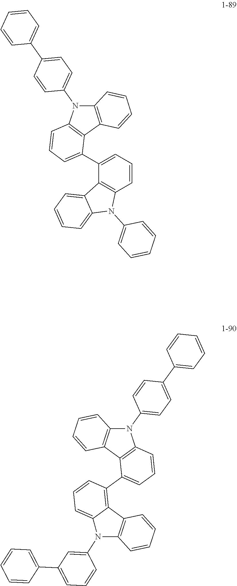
C1=CC=C(C2=CC=CC3=C2C2=C(N3C3=CC=C(C4=CC=CC=C4)C=C3)C=CC=C2)C2=C1N(C1=CC=CC=C1)C1=CC=CC=C21.N1(C2=CC=C(C3=CC=CC=C3)C=C2)C2=C(C3=C1C=CC=C3C1=C3C(=CC=C1)N(C1=CC(C4=CC=CC=C4)=CC=C1)C1=C3C=CC=C1)C=CC=C2
